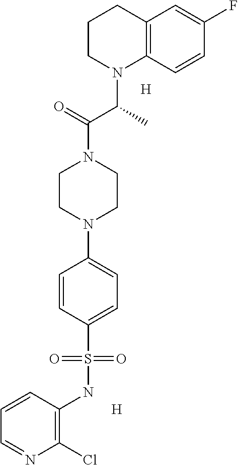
C12=C(C=CC(F)=C1)N(C(C)C(=O)N1CCN(C3=CC=C(S(NC4=C(Cl)N=CC=C4)(=O)=O)C=C3)CC1)CCC2.[H].[H]
